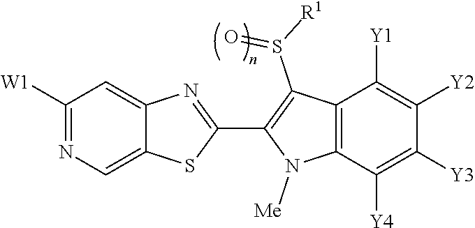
C12=CN=C([W1])C=C1N=C(C1=C(S([R1])=O)C3=C(N1[Me])C([Y4])=C([Y3])C([Y2])=C3[Y1])S2
